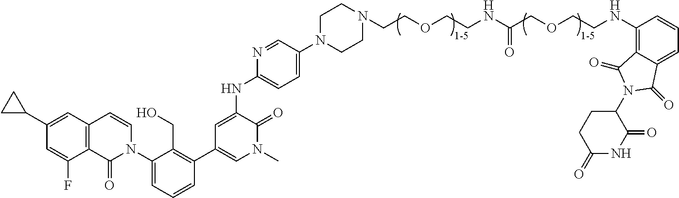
C12=C(C=C(C3CC3)C=C1F)C=CN(C1=CC=CC(C3=CN(C)C(=O)C(NC4=CC=C(N5CCN(CCOCCNC(COCCNC6=C7C(=CC=C6)C(=O)N(C6CCC(=O)NC6=O)C7=O)=O)CC5)C=N4)=C3)=C1CO)C2=O
